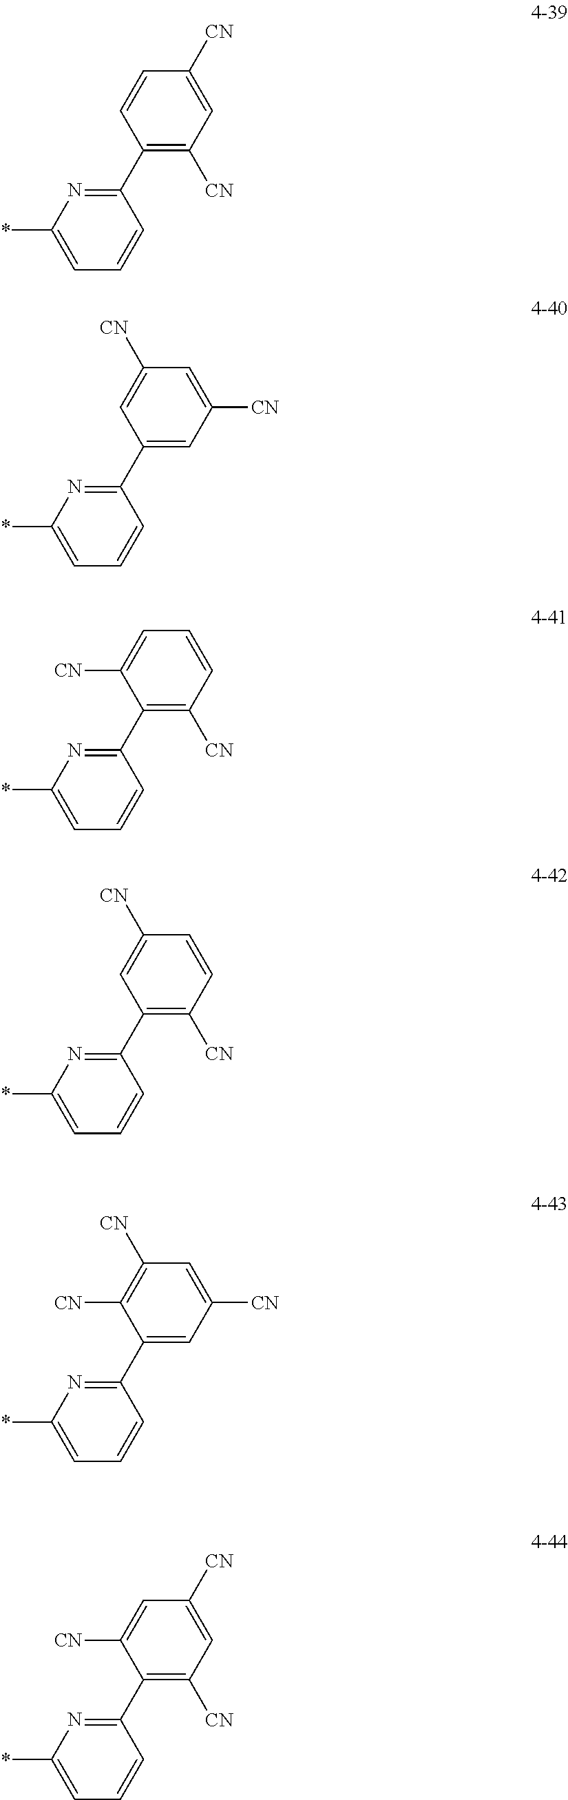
*C1=CC=CC(C2=C([CN])C=C([CN])C=C2)=N1.*C1=CC=CC(C2=CC([CN])=CC([CN])=C2)=N1.*C1=CC=CC(C2=C([CN])C=CC=C2[CN])=N1.*C1=CC=CC(C2=C([CN])C=CC([CN])=C2)=N1.*C1=CC=CC(C2=CC([CN])=CC([CN])=C2[CN])=N1.*C1=CC=CC(C2=C([CN])C=C([CN])C=C2[CN])=N1
